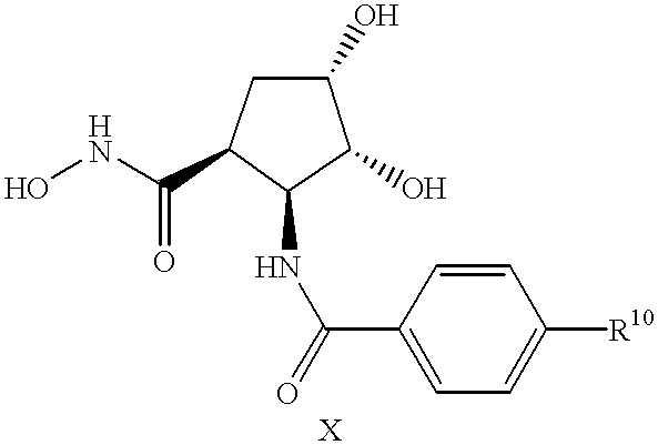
ONC(=O)C1C(NC(=O)C2=CC=C([R10])C=C2)C(O)C(O)C1
